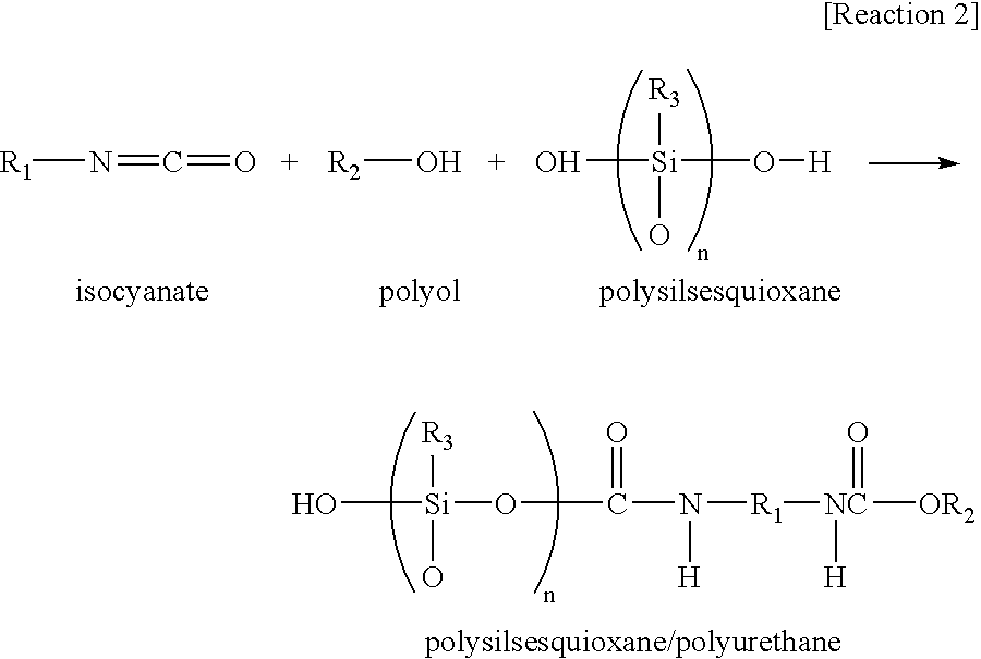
[R1]N=C=O.[R2]O.O[Si](O[H])([R3])O.O[Si](OC(=O)N([H])[R1][NC]([OR2])(=O)[H])([R3])O
